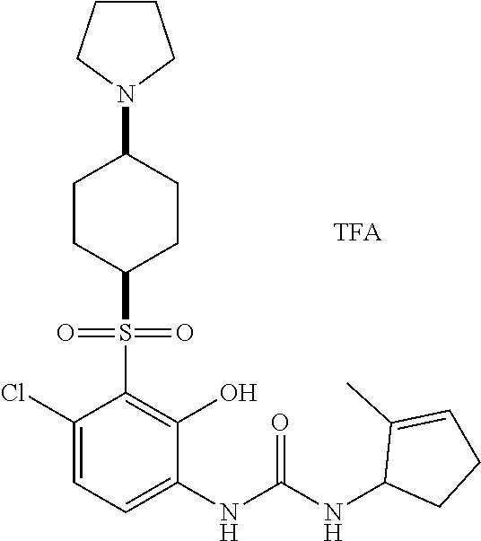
C1(Cl)=CC=C(NC(=O)NC2CCC=C2C)C(O)=C1S(=O)(=O)C1CCC(N2CCCC2)CC1
